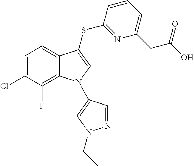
C1=C(Cl)C(F)=C2C(=C1)C(SC1=NC(CC(O)=O)=CC=C1)=C(C)N2C1=CN(CC)N=C1
